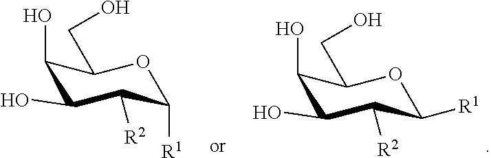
C1(O)C(O)C([R2])C([R1])OC1CO.C1(O)C(O)C([R2])C([R1])OC1CO
